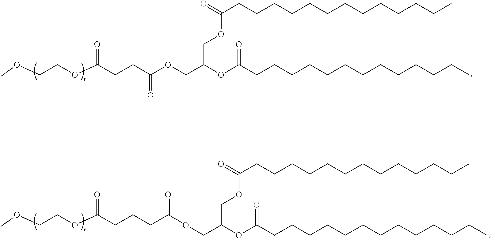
O(CCOC(CCC(OCC(OC(=O)CCCCCCCCCCCCC)COC(CCCCCCCCCCCCC)=O)=O)=O)C.O(CCOC(CCCC(=O)OCC(OC(=O)CCCCCCCCCCCCC)COC(CCCCCCCCCCCCC)=O)=O)C
